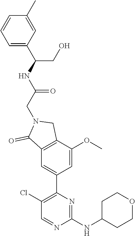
C1=C(C(NC(CN2C(=O)C3=C(C2)C(OC)=CC(C2=C(Cl)C=NC(NC4CCOCC4)=N2)=C3)=O)CO)C=C(C)C=C1
